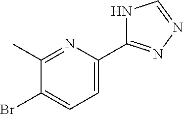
C1(C)=NC(C2=NN=CN2)=CC=C1Br
